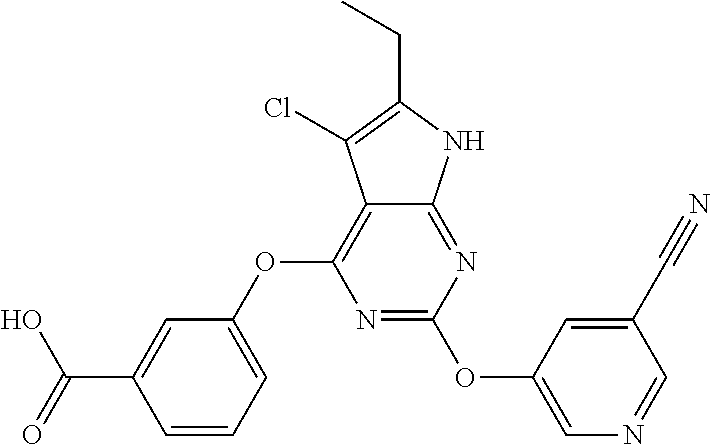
N1=C(OC2=CN=CC(C#N)=C2)N=C2C(=C1OC1=CC=CC(C(O)=O)=C1)C(Cl)=C(CC)N2
